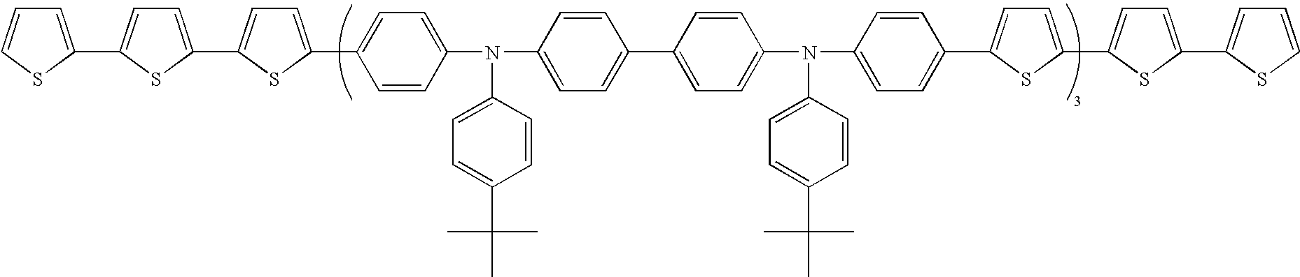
C1=C(C2=CC=C(C3=CC=C(N(C4=CC=C(C5=CC=C(N(C6=CC=C(C(C)(C)C)C=C6)C6=CC=C(C7=CC=C(C8=CC=C(C9=CC=CS9)S8)S7)C=C6)C=C5)C=C4)C4=CC=C(C(C)(C)C)C=C4)C=C3)S2)SC(C2=CC=CS2)=C1
